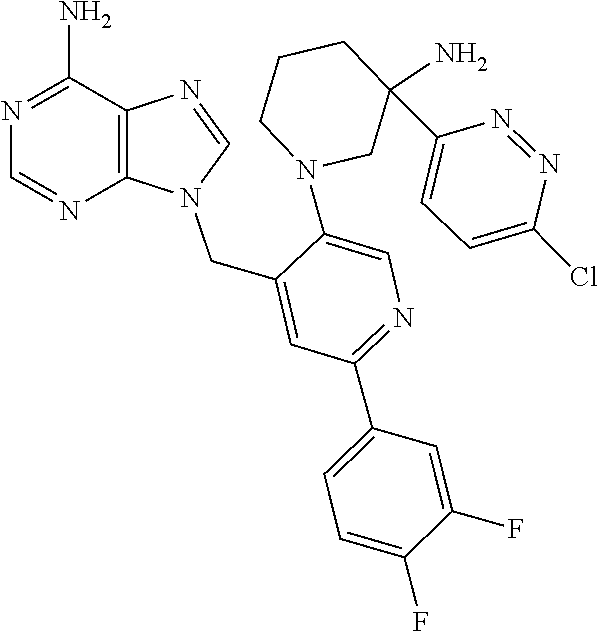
N1=CN(CC2=CC(C3=CC=C(F)C(F)=C3)=NC=C2N2CC(C3=CC=C(Cl)N=N3)(N)CCC2)C2=C1C(N)=NC=N2
